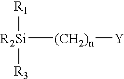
[R2Si]([(CH2)n][Y])([R1])[R3]
